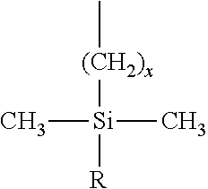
C[(CH2)x][Si](C)([R])C
